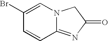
C12=NC(=O)CN1C=C(Br)C=C2
